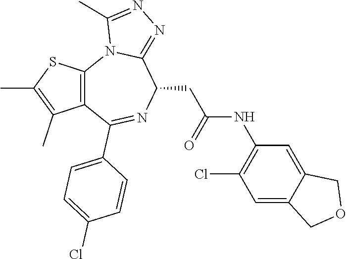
C1=C2C(=CC(NC(CC3C4=NN=C(C)N4C4=C(C(C5=CC=C(Cl)C=C5)=N3)C(C)=C(C)S4)=O)=C1Cl)COC2
